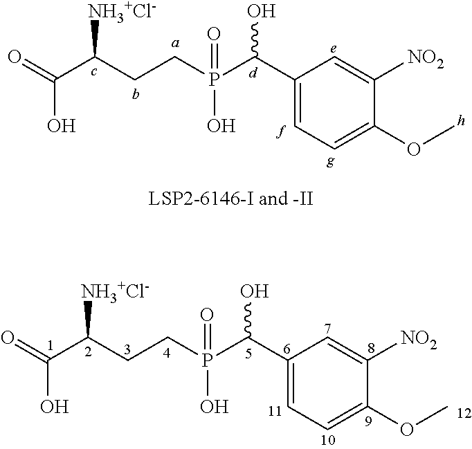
O=C(C(CCP(C(C1=CC=C(OC)C([NO2])=C1)O)(=O)O)[NH3+Cl-])O.O=C(C(CCP(C(C1=CC=C(OC)C([NO2])=C1)O)(=O)O)[NH3+Cl-])O
